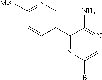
C1([MeO])=NC=C(C2=NC(Br)=CN=C2N)C=C1
